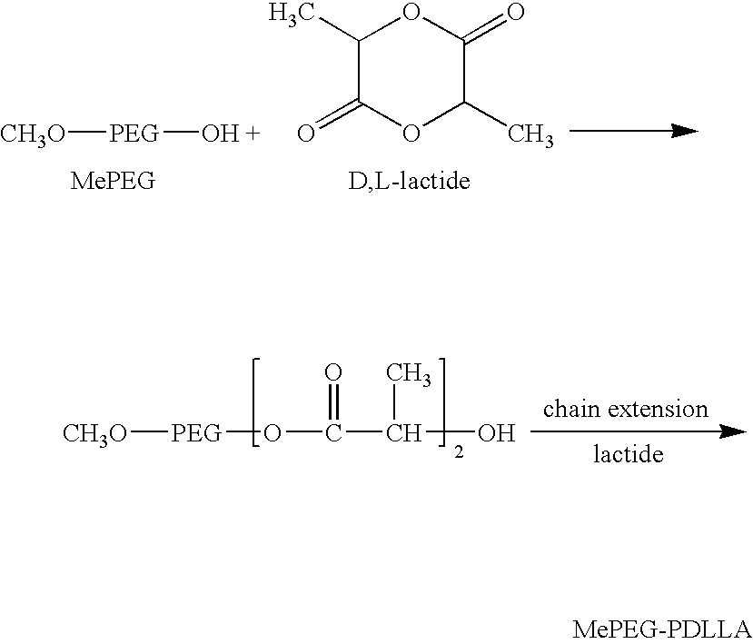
[CH3O][PEG][OH +].C1(C)C(=O)OC(C)C(=O)O1.[CH3O][PEG]OC(C(C)O)=O
